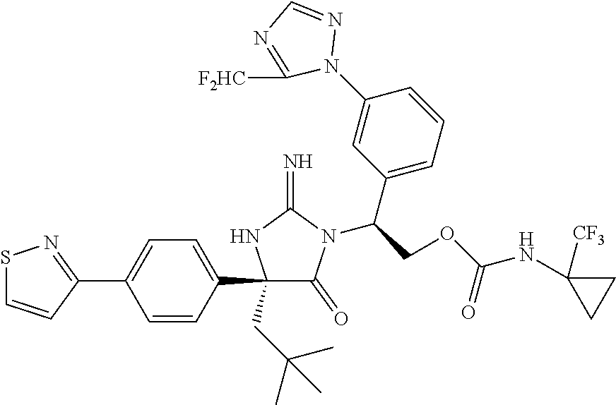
C1(C2=CC=C(C3=NSC=C3)C=C2)(CC(C)(C)C)C(=O)N(C(C2=CC=CC(N3N=CN=C3[F2HC])=C2)COC(NC2([CF3])CC2)=O)C(=N)N1
